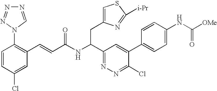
C1=CC(Cl)=CC(C=CC(NC(C2=NN=C(Cl)C(C3=CC=C(NC([OMe])=O)C=C3)=C2)CC2=CSC([i-Pr])=N2)=O)=C1N1C=NN=N1
